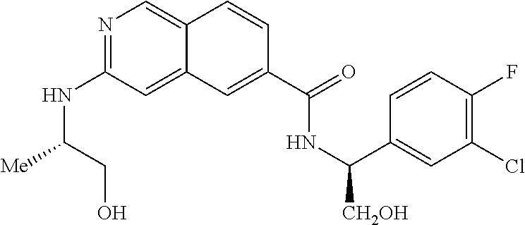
N1=C(NC([Me])CO)C=C2C(=C1)C=CC(C(=O)NC(C1=CC(Cl)=C(F)C=C1)[CH2OH])=C2
